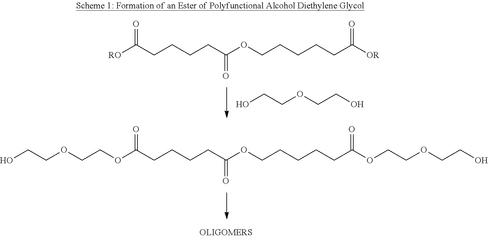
[RO]C(CCCCC(OCCCCCC([OR])=O)=O)=O.OCCOCCO.OCCOCCOC(CCCCC(OCCCCCC(OCCOCCO)=O)=O)=O
